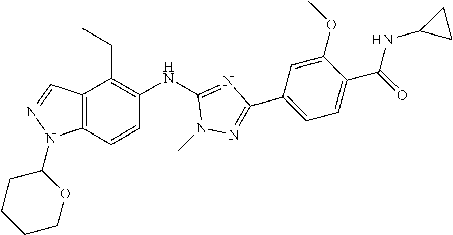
C12=C(C=CC(NC3=NC(C4=CC=C(C(=O)NC5CC5)C(OC)=C4)=NN3C)=C1CC)N(C1CCCCO1)N=C2
